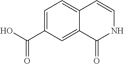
C1=C(C(O)=O)C=C2C(=C1)C=CNC2=O
